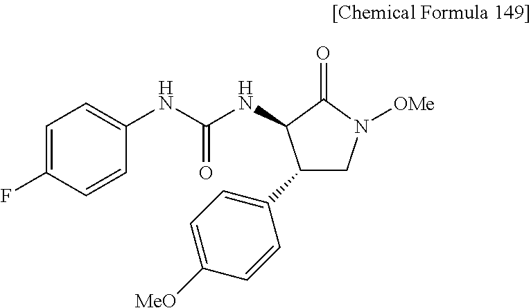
C1=C(F)C=CC(NC(NC2C(C3=CC=C([MeO])C=C3)CN([OMe])C2=O)=O)=C1
